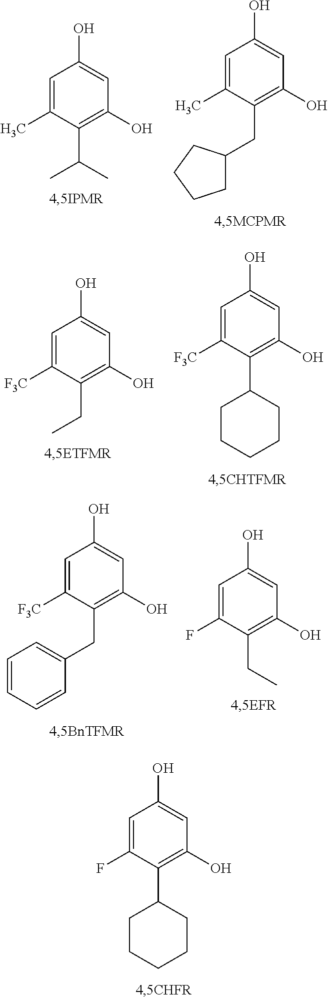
C1=C(F)C(C2CCCCC2)=C(O)C=C1O.C1=C(C)C(C(C)C)=C(O)C=C1O.C1=C(C)C(CC2CCCC2)=C(O)C=C1O.C1=C([F3C])C(CC)=C(O)C=C1O.C1=C([F3C])C(C2CCCCC2)=C(O)C=C1O.C1=C([F3C])C(CC2=CC=CC=C2)=C(O)C=C1O.C1=C(F)C(CC)=C(O)C=C1O
